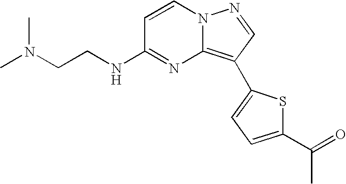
CN(CCNC1=NC2=C(C3=CC=C(C(=O)C)S3)C=NN2C=C1)C
